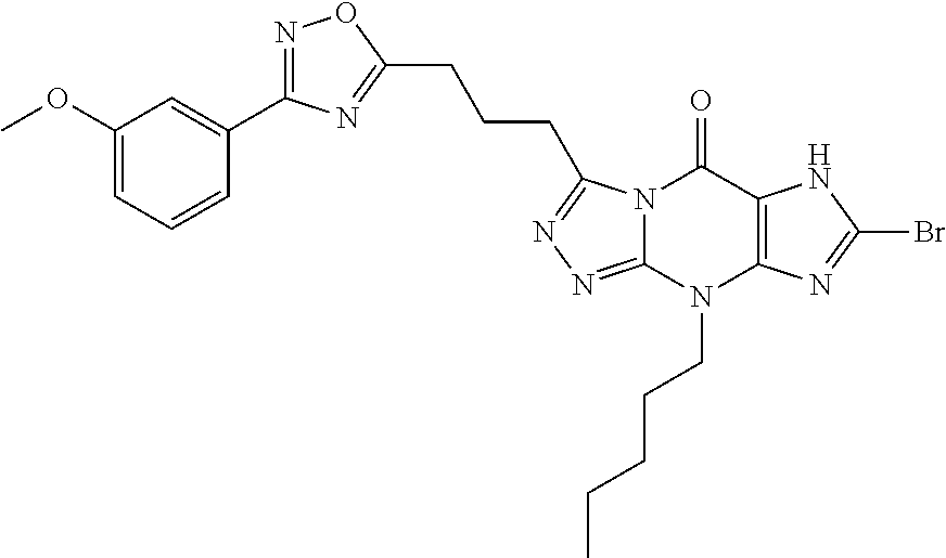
C1(OC)=CC=CC(C2=NOC(CCCC3=NN=C4N3C(=O)C3=C(N4CCCCC)N=C(Br)N3)=N2)=C1
